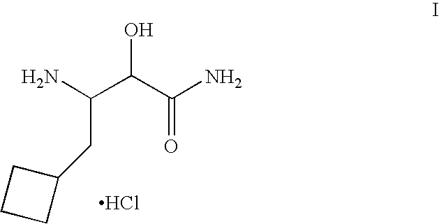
NC(C(C(N)=O)O)CC1CCC1.Cl
